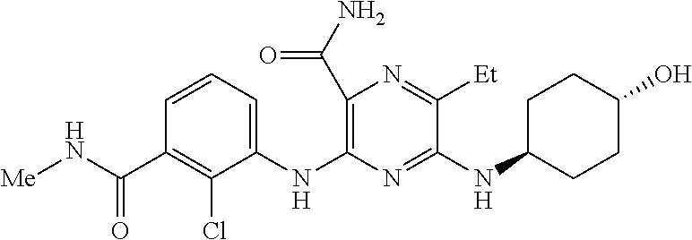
N(C1=NC(NC2=CC=CC(C(N[Me])=O)=C2Cl)=C(C(N)=O)N=C1[Et])C1CCC(O)CC1
